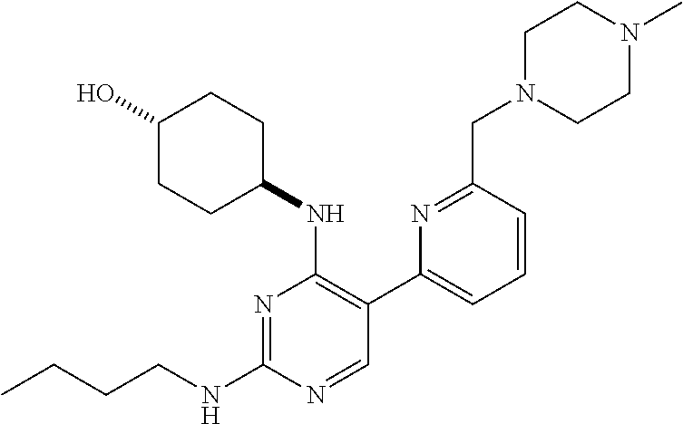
CCCCNC1=NC(NC2CCC(O)CC2)=C(C2=CC=CC(CN3CCN(C)CC3)=N2)C=N1
